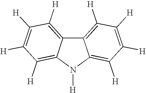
C12=C([H])C([H])=C([H])C([H])=C1N([H])C1=C([H])C([H])=C([H])C([H])=C21
